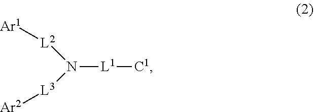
N([L1][C1])([L2][Ar1])[L3][Ar2]
